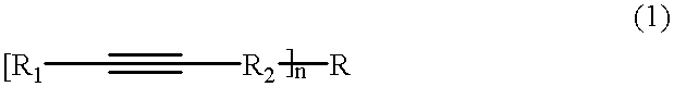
[[R1]C#C[R2][R]
